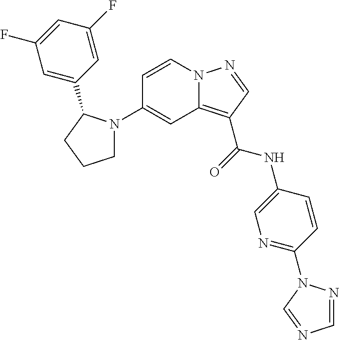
C1(N2CCCC2C2=CC(F)=CC(F)=C2)=CC2=C(C(=O)NC3=CN=C(N4N=CN=C4)C=C3)C=NN2C=C1
